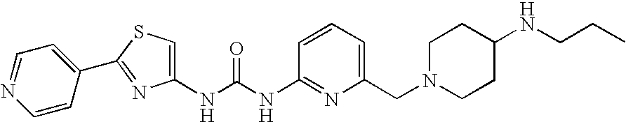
N(C(=O)NC1=NC(CN2CCC(NCCC)CC2)=CC=C1)C1=CSC(C2=CC=NC=C2)=N1
